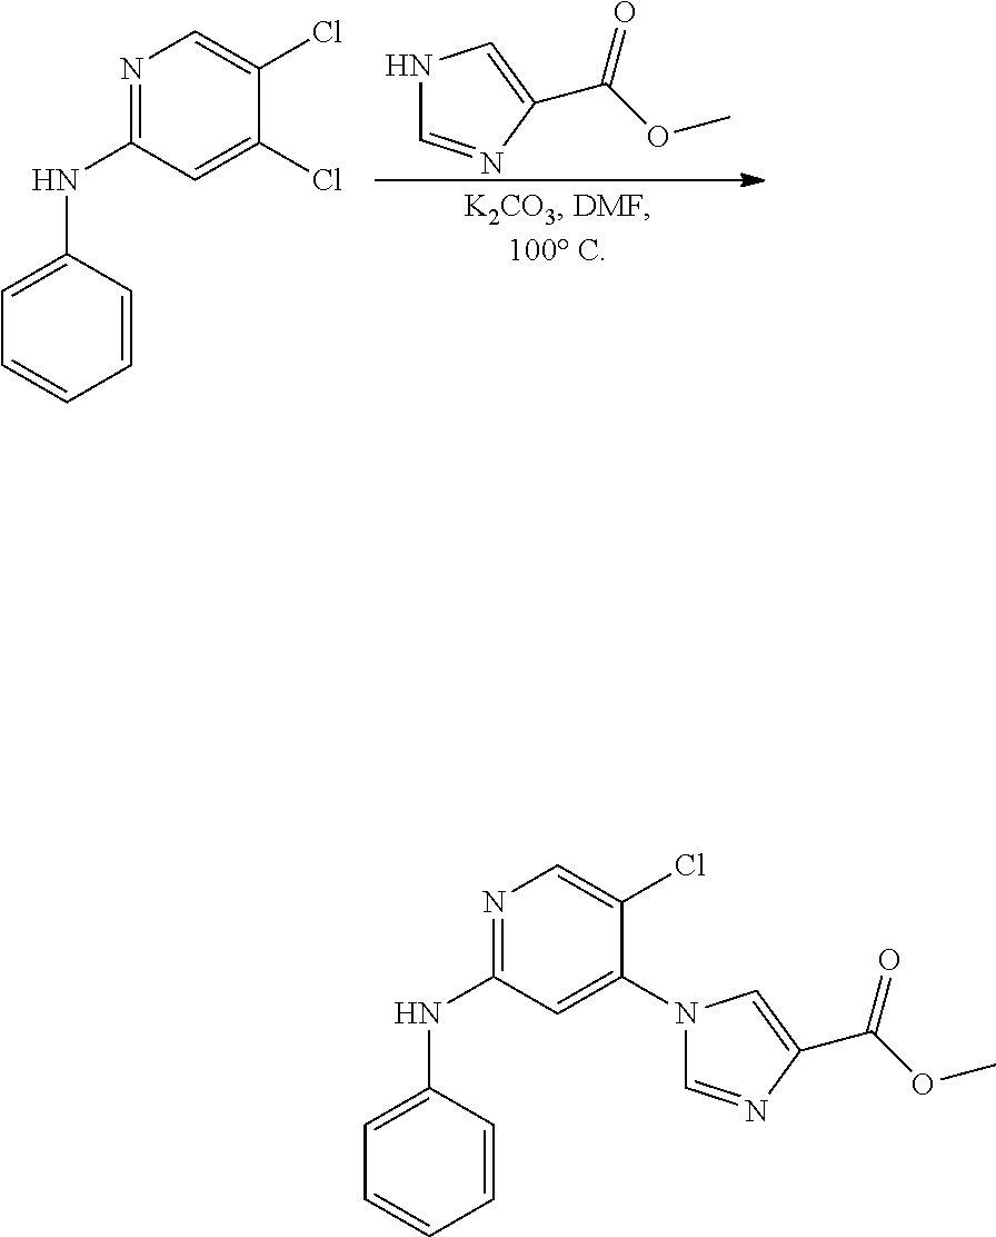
N1C=NC(C(OC)=O)=C1.N1=C(NC2=CC=CC=C2)C=C(Cl)C(Cl)=C1.N1=C(NC2=CC=CC=C2)C=C(N2C=NC(C(OC)=O)=C2)C(Cl)=C1
